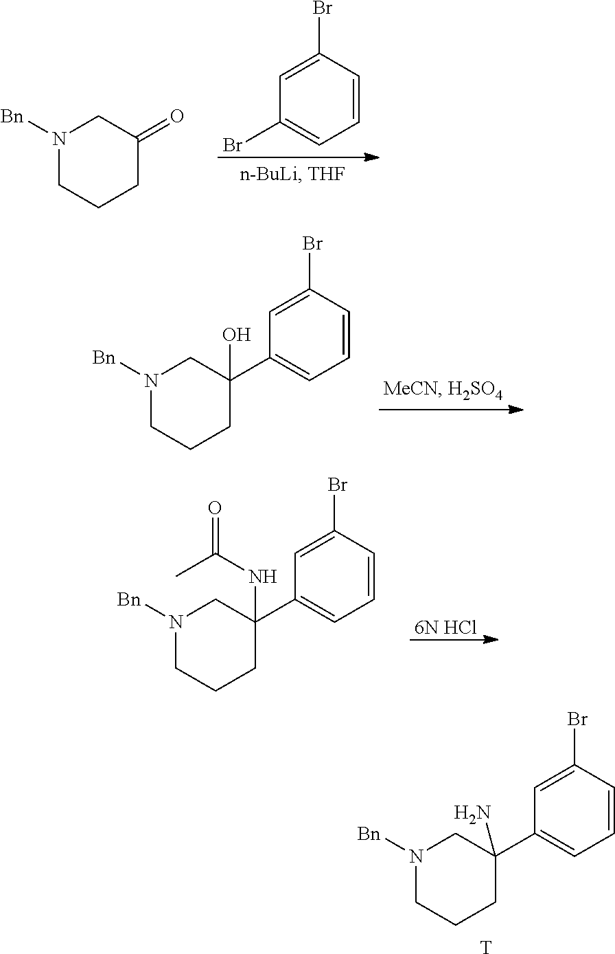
N1([Bn])CCCC(=O)C1.C1=CC(Br)=CC(Br)=C1.N1([Bn])CCCC(C2=CC=CC(Br)=C2)(O)C1.N1([Bn])CCCC(C2=CC=CC(Br)=C2)(NC(=O)C)C1.[6N HCl].N1([Bn])CCCC(C2=CC=CC(Br)=C2)(N)C1.[T]
